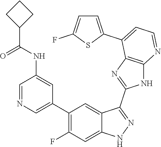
C1=NC=C(C2=C(F)C=C3C(=C2)C(C2=NC4=C(N2)N=CC=C4C2=CC=C(F)S2)=NN3)C=C1NC(C1CCC1)=O
